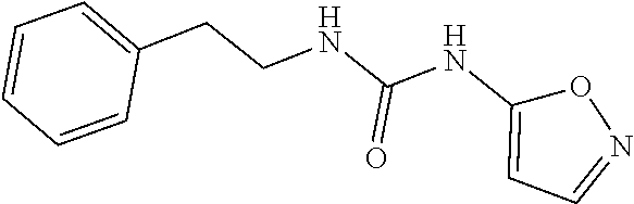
N(C(NC1=CC=NO1)=O)CCC1=CC=CC=C1
